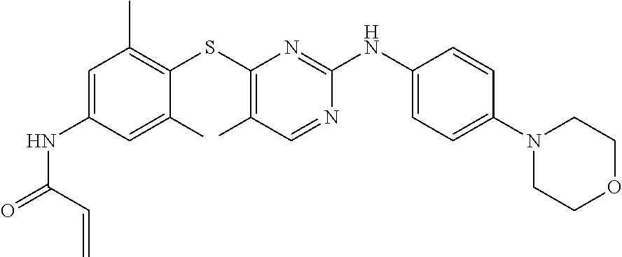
C1=C(NC(=O)C=C)C=C(C)C(SC2=C(C)C=NC(NC3=CC=C(N4CCOCC4)C=C3)=N2)=C1C
